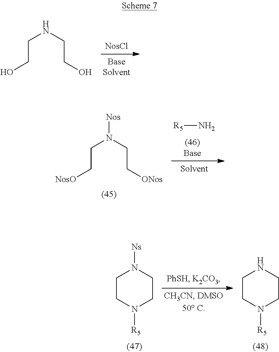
N(CCO)CCO.N1CCN([R5])CC1.N1([Ns])CCN([R5])CC1.[R5]N.N(CC[NosO])(CC[ONos])[Nos]
